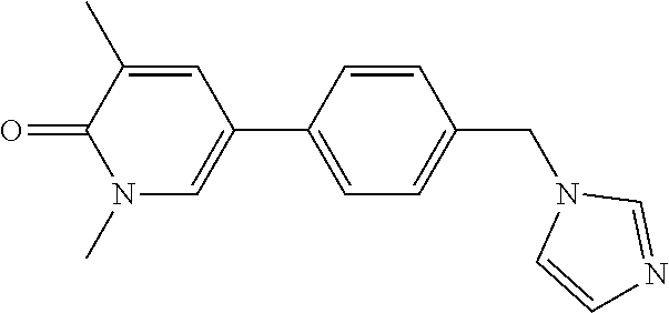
O=C1C(C)=CC(C2=CC=C(CN3C=CN=C3)C=C2)=CN1C
